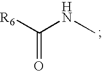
C(=O)([R6])NC
